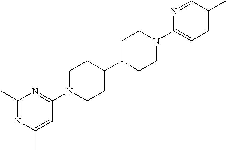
C1C(C2CCN(C3=NC(C)=NC(C)=C3)CC2)CCN(C2=CC=C(C)C=N2)C1
